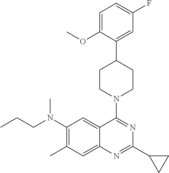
C1=C(OC)C(C2CCN(C3=NC(C4CC4)=NC4=CC(C)=C(N(CCC)C)C=C34)CC2)=CC(F)=C1
